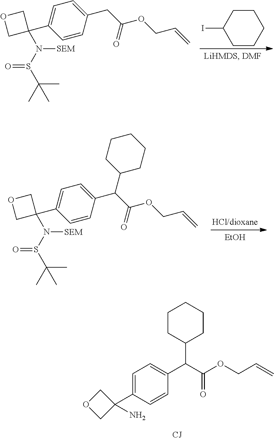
C1C(C2=CC=C(C(C(OCC=C)=O)C3CCCCC3)C=C2)(N(S(C(C)(C)C)=O)[SEM])CO1.[EtOH].C1=C(C2(N)COC2)C=CC(C(C(OCC=C)=O)C2CCCCC2)=C1.C1C(C2=CC=C(CC(OCC=C)=O)C=C2)(N(S(C(C)(C)C)=O)[SEM])CO1.C1CCCCC1I
